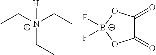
CC[N+](CC)(CC)[H].C1(=O)O[B-](F)(F)OC1=O
